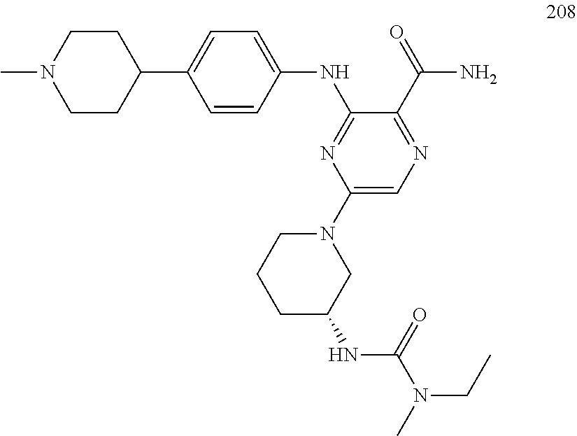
C1=CC(NC2=NC(N3CCCC(NC(N(CC)C)=O)C3)=CN=C2C(=O)N)=CC=C1C1CCN(C)CC1
